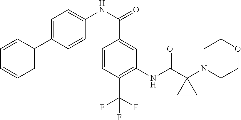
C1=CC(C2=CC=C(NC(C3=CC(NC(C4(N5CCOCC5)CC4)=O)=C(C(F)(F)F)C=C3)=O)C=C2)=CC=C1
